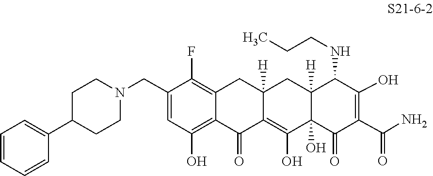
C1=CC=CC(C2CCN(CC3=CC(O)=C4C(=C3F)CC3([H])CC5([H])C(NCCC)C(O)=C(C(=O)N)C(=O)C5(O)C(O)=C3C4=O)CC2)=C1
